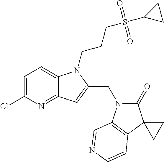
C1=C(Cl)N=C2C(=C1)N(CCCS(C1CC1)(=O)=O)C(CN1C(=O)C3(C4=C1C=NC=C4)CC3)=C2
